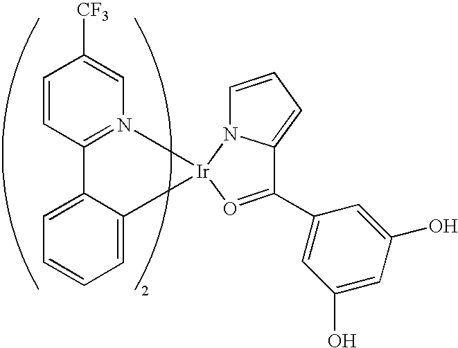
C1=C2C(=CC=C1)C1=N(C=C([CF3])C=C1)[Ir]21N2C=CC=C2C(C2=CC(O)=CC(O)=C2)=O1
